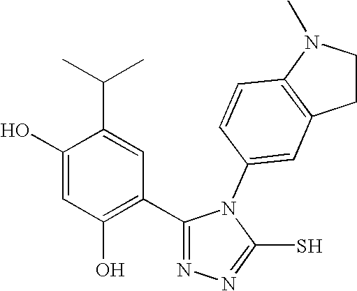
C1(O)=CC(O)=C(C2=NN=C(S)N2C2=CC3=C(C=C2)N(C)CC3)C=C1C(C)C
